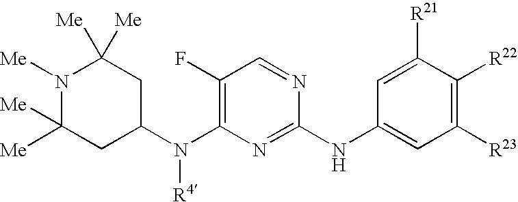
C1(F)=C(N(C2CC([Me])([Me])N([Me])C([Me])([Me])C2)[R4])N=C(NC2=CC([R23])=C([R22])C([R21])=C2)N=C1
